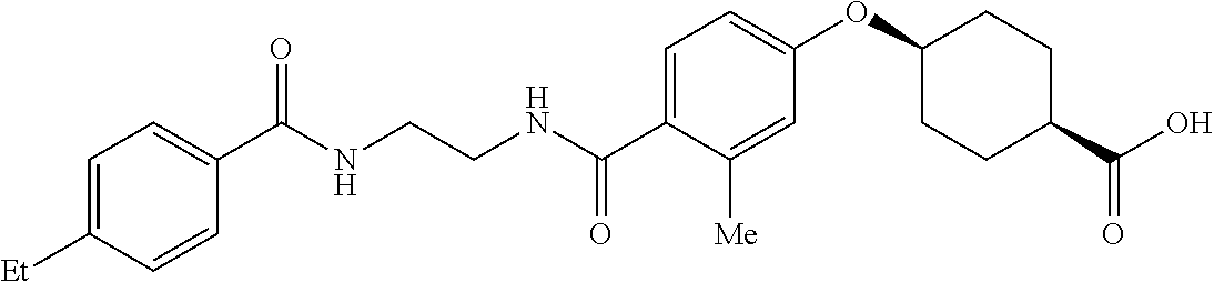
C1=C([Et])C=CC(C(NCCNC(C2=CC=C(OC3CCC(C(O)=O)CC3)C=C2[Me])=O)=O)=C1
